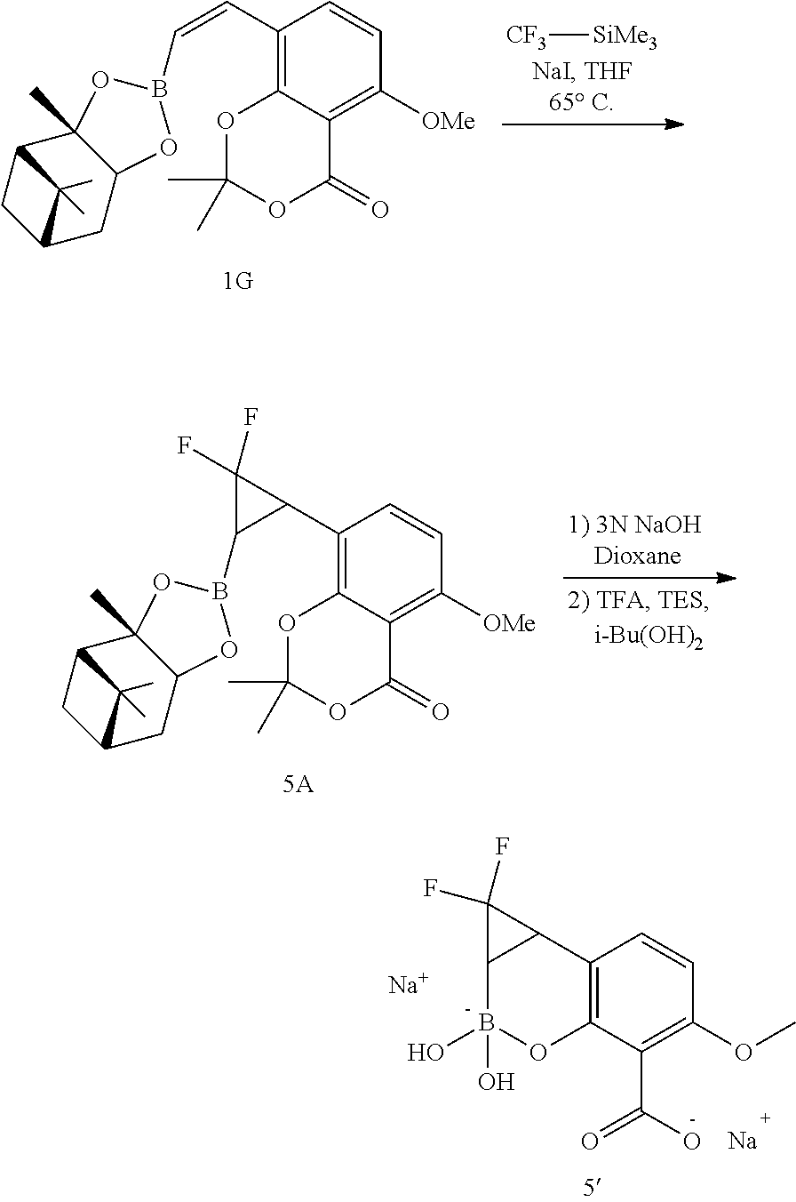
C1(C=CB2OC3CC4CC(C3(C)O2)C4(C)C)=C2C(=C([OMe])C=C1)C(=O)OC(C)(C)O2.[CF3][SiMe3].C1(C2C(B3OC4CC5CC(C4(C)O3)C5(C)C)C2(F)F)=C2C(=C([OMe])C=C1)C(=O)OC(C)(C)O2.C12=C(C(C(O)=O)=C(OC)C=C1)OB(O)(O)C1C2C1(F)F.[Na].[Na]
